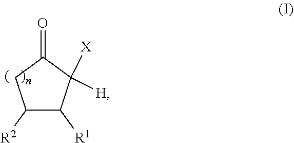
C1([R2])C([R1])C([H])([X])C(=O)C1
